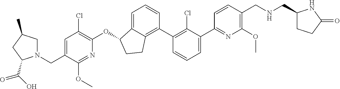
O(C1C2=CC=CC(C3=C(Cl)C(C4=NC(OC)=C(CNCC5CCC(=O)N5)C=C4)=CC=C3)=C2CC1)C1=C(Cl)C=C(CN2CC(C)CC2C(O)=O)C(OC)=N1
